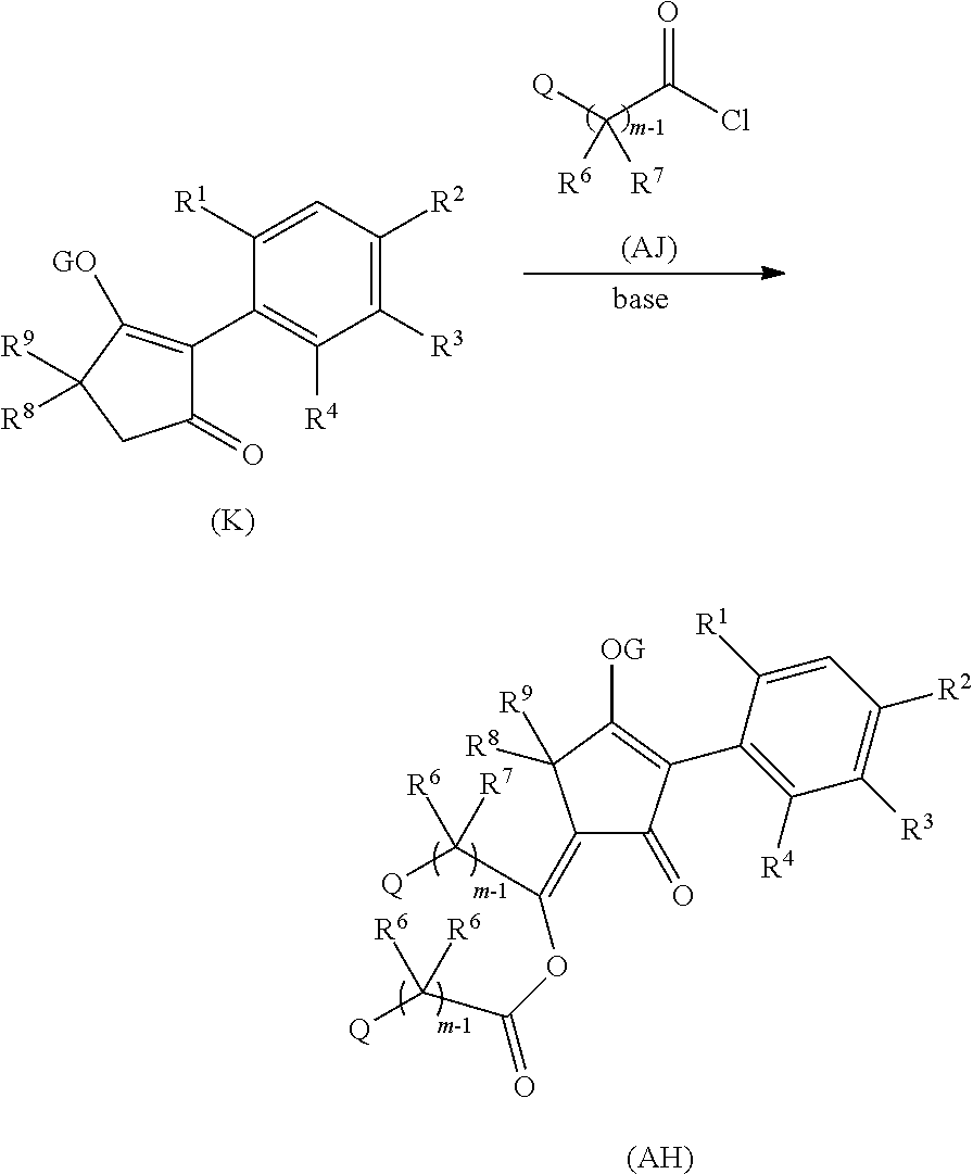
[Q]C(C(Cl)=O)([R6])[R7].[(AJ)].C1(=O)C(C2=C([R4])C([R3])=C([R2])C=C2[R1])=C([GO])C([R9])([R8])C1.[(K)].[(AH)].C1(=C(C([Q])([R6])[R7])OC(=O)C([Q])([R6])[R6])C(=O)C(C2=C([R4])C([R3])=C([R2])C=C2[R1])=C([OG])C1([R9])[R8]
